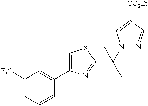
C1(C(C)(N2N=CC([CO2Et])=C2)C)=NC(C2=CC([F3C])=CC=C2)=CS1
